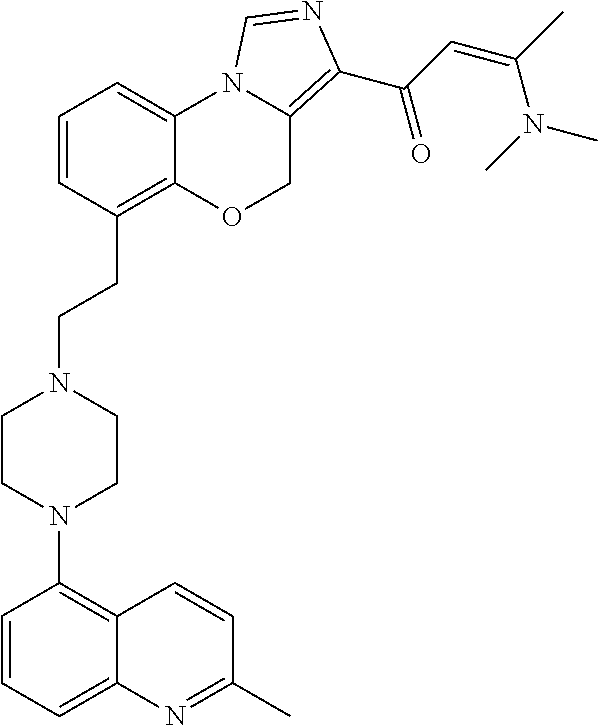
C1=CC=C2C(=C1N1CCN(CCC3=C4C(=CC=C3)N3C(=C(C(=O)C=C(C)N(C)C)N=C3)CO4)CC1)C=CC(C)=N2
